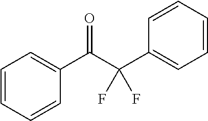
C1=CC=CC(C(C(C2=CC=CC=C2)(F)F)=O)=C1
